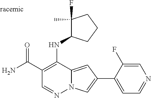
O=C(C1=C(NC2C(F)(C)CCC2)C2=CC(C3=CC=NC=C3F)=CN2N=C1)N
